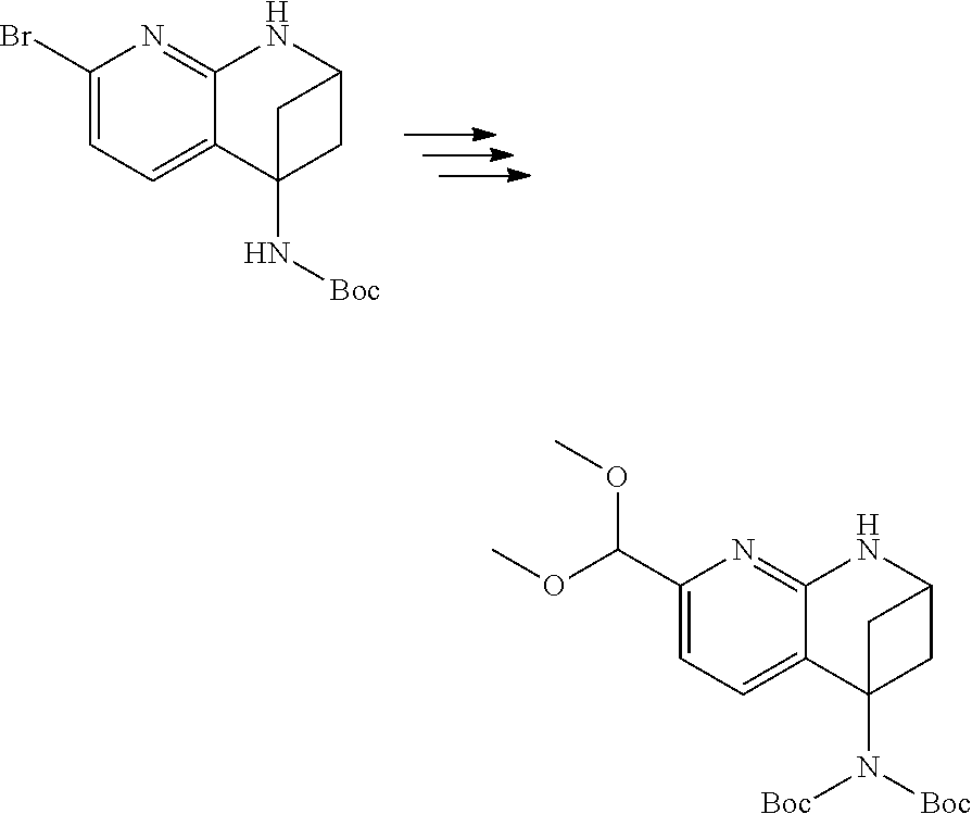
COC(C1=CC=C2C(=N1)NC1CC2(N([Boc])[Boc])C1)OC.BrC1=CC=C2C(=N1)NC1CC2(N[Boc])C1
